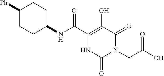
C1([Ph])CCC(NC(C2=C(O)C(=O)N(CC(O)=O)C(=O)N2)=O)CC1
